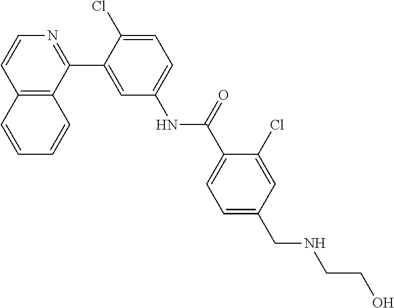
C12=C(C(C3=CC(NC(C4=CC=C(CNCCO)C=C4Cl)=O)=CC=C3Cl)=NC=C1)C=CC=C2
